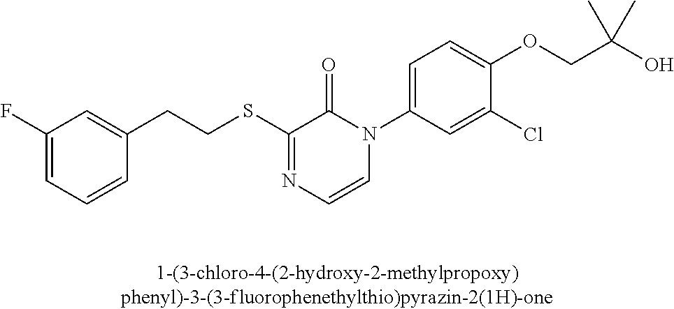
C(SC1=NC=CN(C2=CC=C(OCC(O)(C)C)C(Cl)=C2)C1=O)CC1=CC(F)=CC=C1
